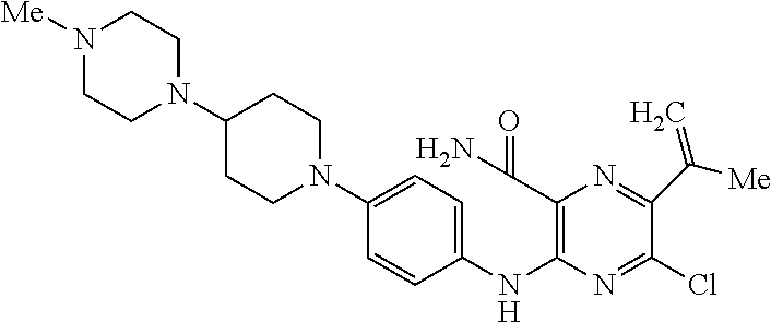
C1=CC(NC2=C(C(N)=O)N=C(C([Me])=C)C(Cl)=N2)=CC=C1N1CCC(N2CCN([Me])CC2)CC1
